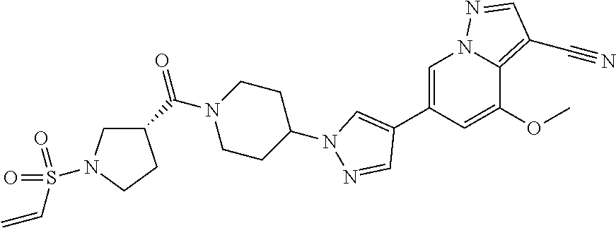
C1=C(C2=CN(C3CCN(C(C4CN(S(=O)(C=C)=O)CC4)=O)CC3)N=C2)C=C(OC)C2=C(C#N)C=NN12
